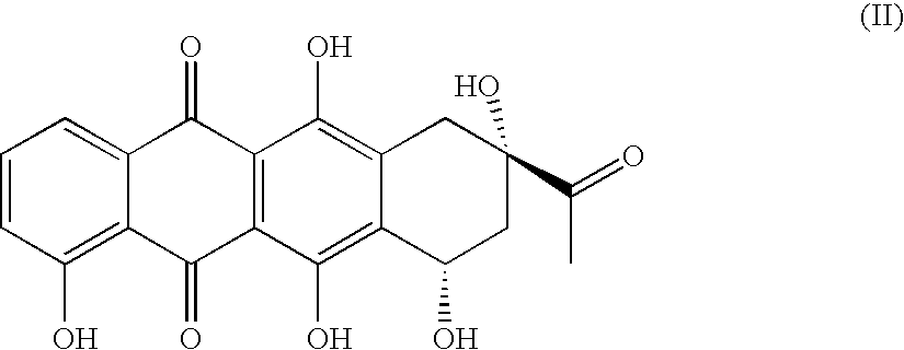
C1=CC(O)=C2C(=C1)C(=O)C1=C(C2=O)C(O)=C2C(=C1O)CC(C(=O)C)(O)CC2O
